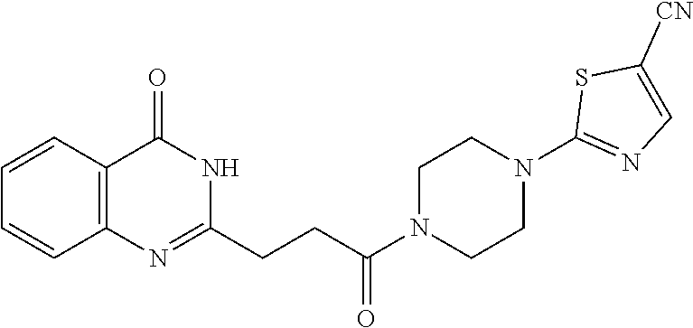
C12=C(C(=O)NC(CCC(N3CCN(C4=NC=C([CN])S4)CC3)=O)=N1)C=CC=C2
